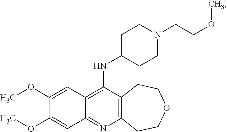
C12=C(N=C3C(=C1NC1CCN(CCOC)CC1)C=C(OC)C(OC)=C3)CCOCC2
